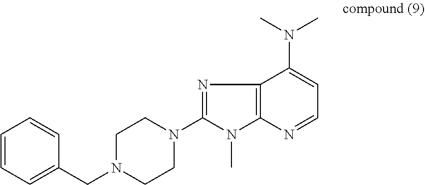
N1=C(N2CCN(CC3=CC=CC=C3)CC2)N(C)C2=C1C(N(C)C)=CC=N2
